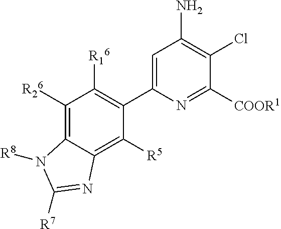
C1([R26])=C2C(=C([R5])C(C3=CC(N)=C(Cl)C([COOR1])=N3)=C1[R16])N=C([R7])N2[R8]
